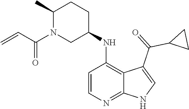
C12=NC=CC(NC3CCC(C)N(C(C=C)=O)C3)=C1C(C(C1CC1)=O)=CN2
